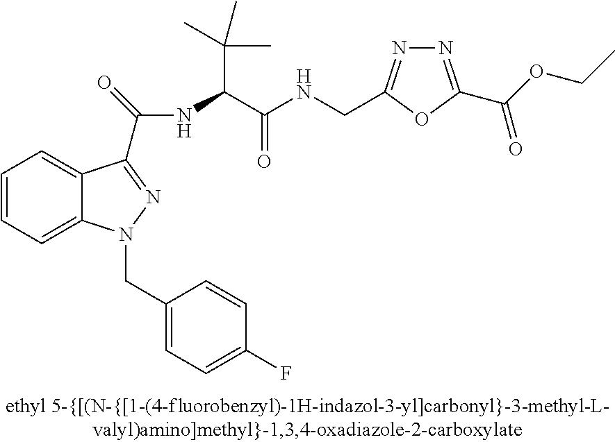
C1=CC=C2C(=C1)C(C(NC(C(C)(C)C)C(NCC1=NN=C(C(OCC)=O)O1)=O)=O)=NN2CC1=CC=C(F)C=C1
